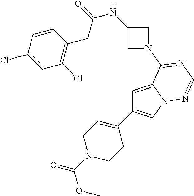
C1=C2N(C=C1C1=CCN(C(=O)OC)CC1)N=CN=C2N1CC(NC(=O)CC2=C(Cl)C=C(Cl)C=C2)C1
